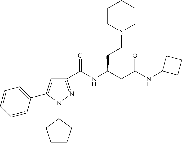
C1(C(NC(CC(NC2CCC2)=O)CCN2CCCCC2)=O)=NN(C2CCCC2)C(C2=CC=CC=C2)=C1
